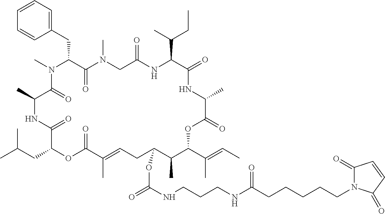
CN1C(CC2=CC=CC=C2)C(=O)N(C)CC(=O)NC(C(C)CC)C(=O)NC(C)C(=O)OC(C(C)=CC)C(C)C(OC(=O)NCCCNC(CCCCCN2C(=O)C=CC2=O)=O)CC=C(C)C(=O)OC(CC(C)C)C(=O)NC(C)C1=O
